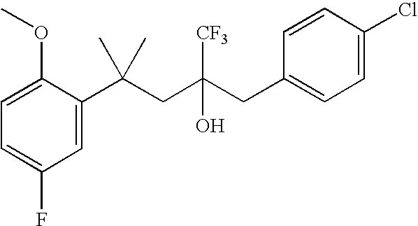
C1(F)=CC=C(OC)C(C(CC(CC2=CC=C(Cl)C=C2)(O)[CF3])(C)C)=C1
